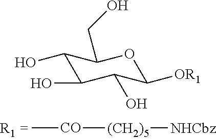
C[CO][(CH2)5][NHCbz].C1(O)C(O)C(O)C([OR1])OC1CO
